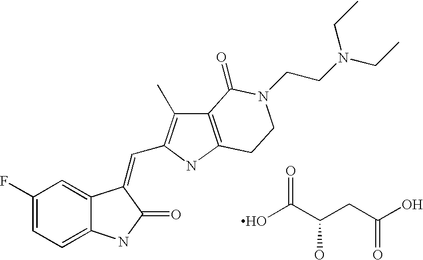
C1=C2C(=CC=C1F)NC(=O)C2=CC1=C(C)C2=C(N1)CCN(CCN(CC)CC)C2=O.OC(=O)C(O)CC(=O)O
